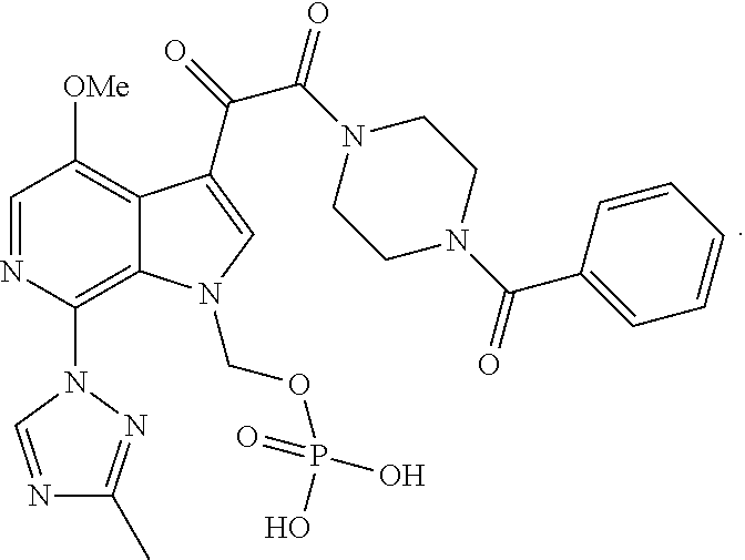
C1=NC(N2C=NC(C)=N2)=C2C(=C1[OMe])C(C(=O)C(N1CCN(C(=O)C3=CC=CC=C3)CC1)=O)=CN2COP(O)(=O)O
